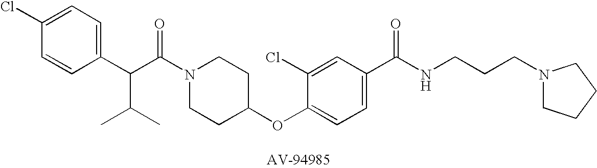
C(C(N1CCC(OC2=CC=C(C(NCCCN3CCCC3)=O)C=C2Cl)CC1)=O)(C1=CC=C(Cl)C=C1)C(C)C
